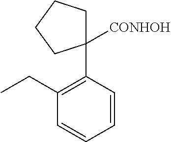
C1=CC(CC)=C(C2([CONHOH])CCCC2)C=C1
